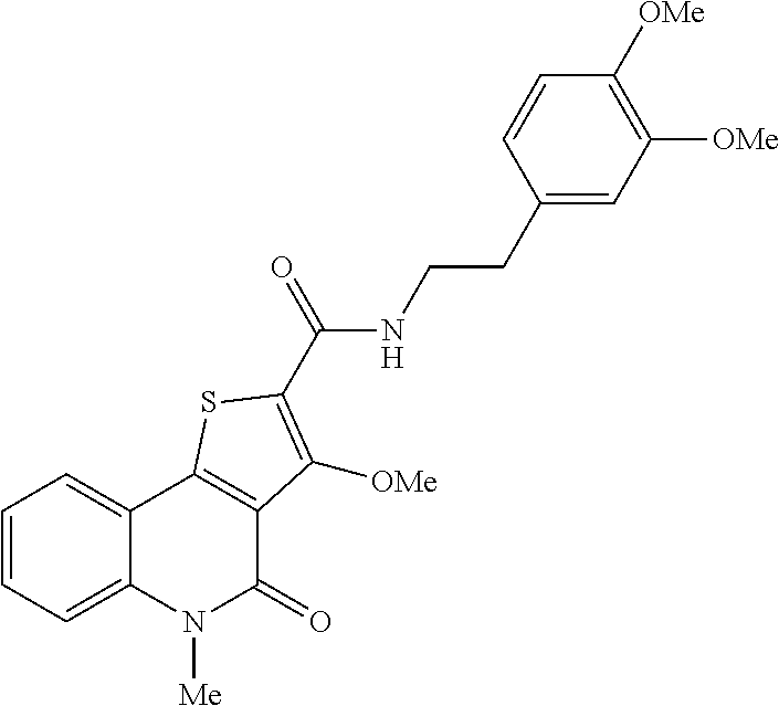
C1=CC=C2C(=C1)C1=C(C(=O)N2[Me])C([OMe])=C(C(=O)NCCC2=CC([OMe])=C([OMe])C=C2)S1
